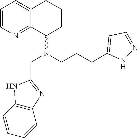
C1=CN=C2C(=C1)CCCC2N(CC1=NC2=C(C=CC=C2)N1)CCCC1=CC=NN1
